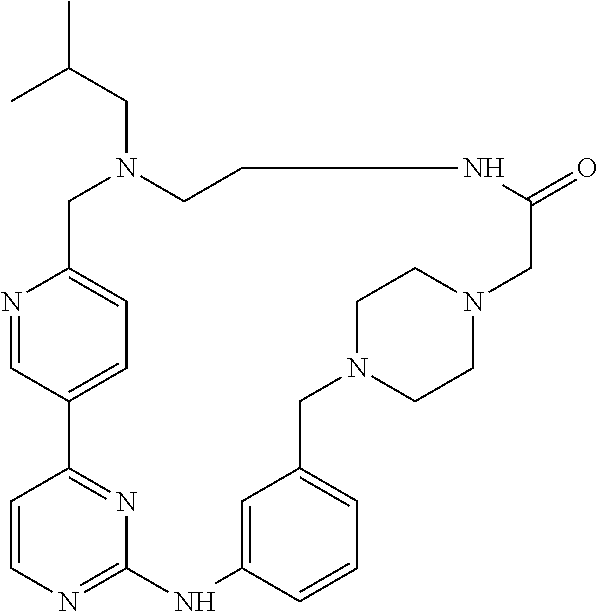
N1=CC2=CC=C1CN(CC(C)C)CCNC(=O)CN1CCN(CC3=CC=CC(=C3)NC3=NC=CC2=N3)CC1
